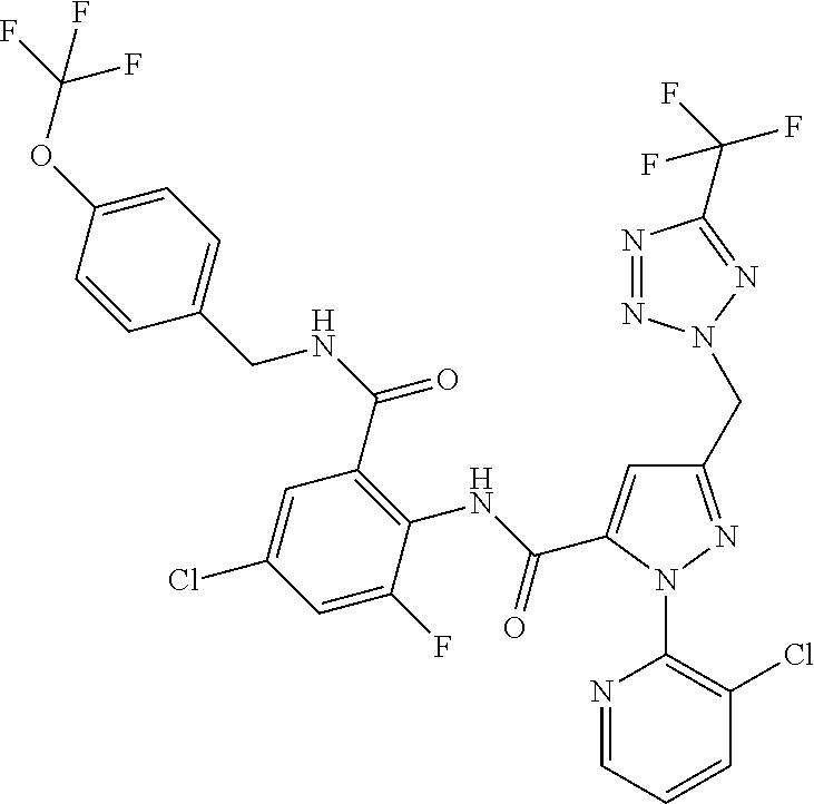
N(C(C1=C(NC(=O)C2=CC(CN3N=NC(C(F)(F)F)=N3)=NN2C2=C(Cl)C=CC=N2)C(F)=CC(Cl)=C1)=O)CC1=CC=C(OC(F)(F)F)C=C1
